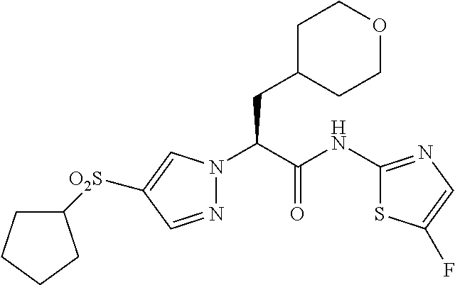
N1=CC([O2S]C2CCCC2)=CN1C(C(NC1=NC=C(F)S1)=O)CC1CCOCC1
